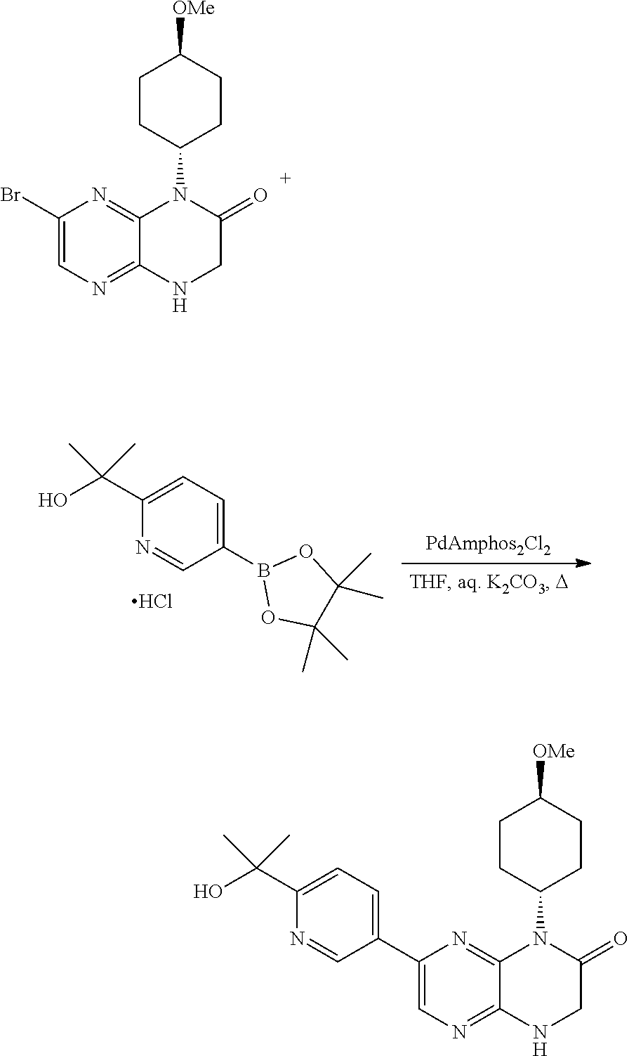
C1(B2OC(C)(C)C(C)(C)O2)=CC=C(C(O)(C)C)N=C1.Cl.C1CC(N2C3=NC(Br)=CN=C3NCC2=O)CCC1[OMe].C1(C2=CN=C3C(=N2)N(C2CCC([OMe])CC2)C(=O)CN3)=CC=C(C(O)(C)C)N=C1
